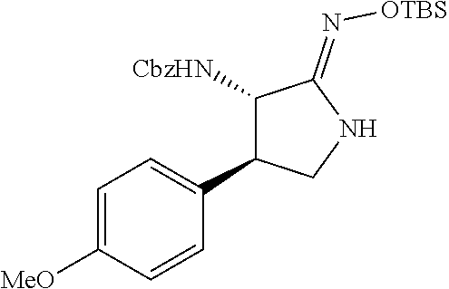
C1=C([MeO])C=CC(C2C([CbzHN])C(=N[OTBS])NC2)=C1
